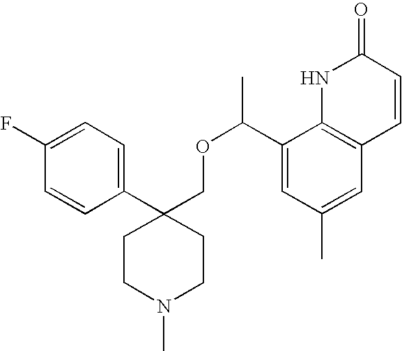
C1(C2(COC(C)C3=CC(C)=CC4=C3NC(=O)C=C4)CCN(C)CC2)=CC=C(F)C=C1
